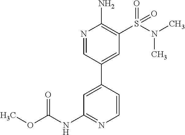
C1=C(C2=CC(S(N(C)C)(=O)=O)=C(N)N=C2)C=CN=C1NC(OC)=O
